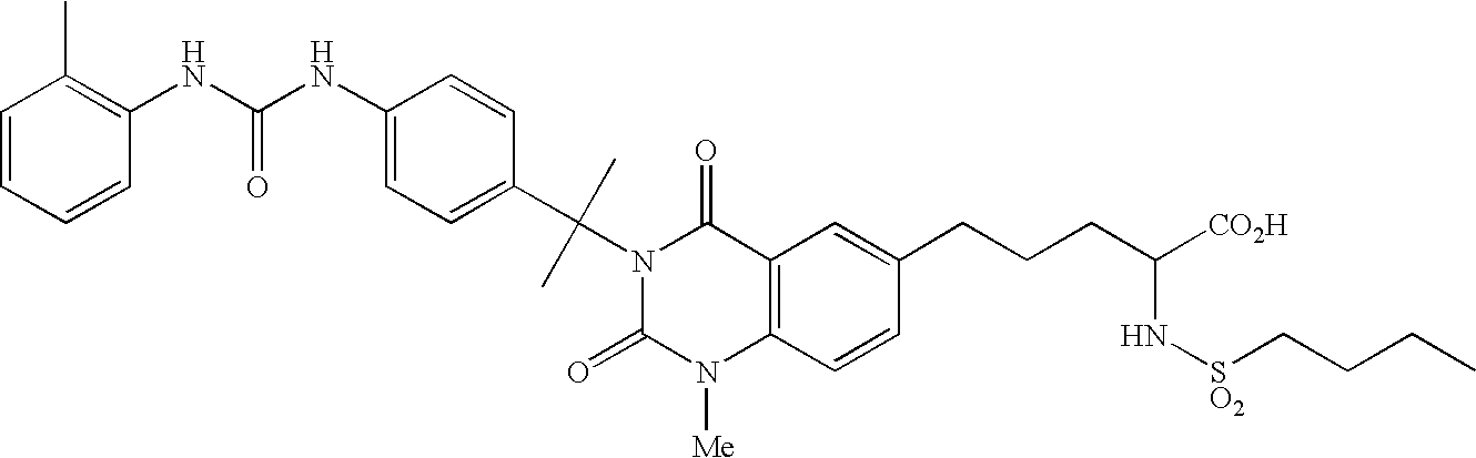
C1(=O)N([Me])C2=C(C(=O)N1C(C1=CC=C(NC(NC3=C(C)C=CC=C3)=O)C=C1)(C)C)C=C(CCCC([CO2H])N[SO2]CCCC)C=C2
